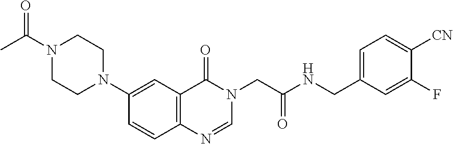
C1=CC2=C(C=C1N1CCN(C(C)=O)CC1)C(=O)N(CC(NCC1=CC=C([CN])C(F)=C1)=O)C=N2
